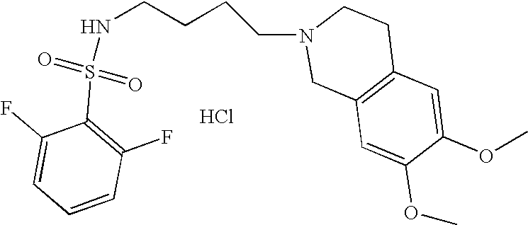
N(S(C1=C(F)C=CC=C1F)(=O)=O)CCCCN1CC2=C(CC1)C=C(OC)C(OC)=C2.Cl
